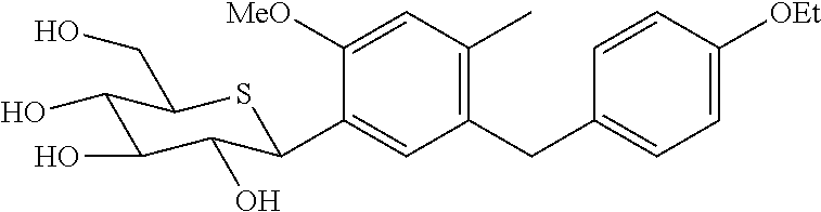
C1(CC2=CC=C([OEt])C=C2)=C(C)C=C([MeO])C(C2C(O)C(O)C(O)C(CO)S2)=C1
